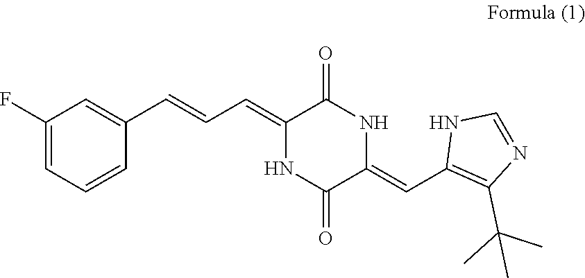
C1(C=CC=C2C(=O)NC(=CC3=C(C(C)(C)C)N=CN3)C(=O)N2)=CC(F)=CC=C1
